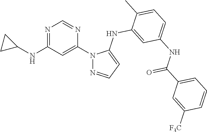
N1=C(NC2CC2)C=C(N2N=CC=C2NC2=CC(NC(C3=CC=CC([F3C])=C3)=O)=CC=C2C)N=C1
